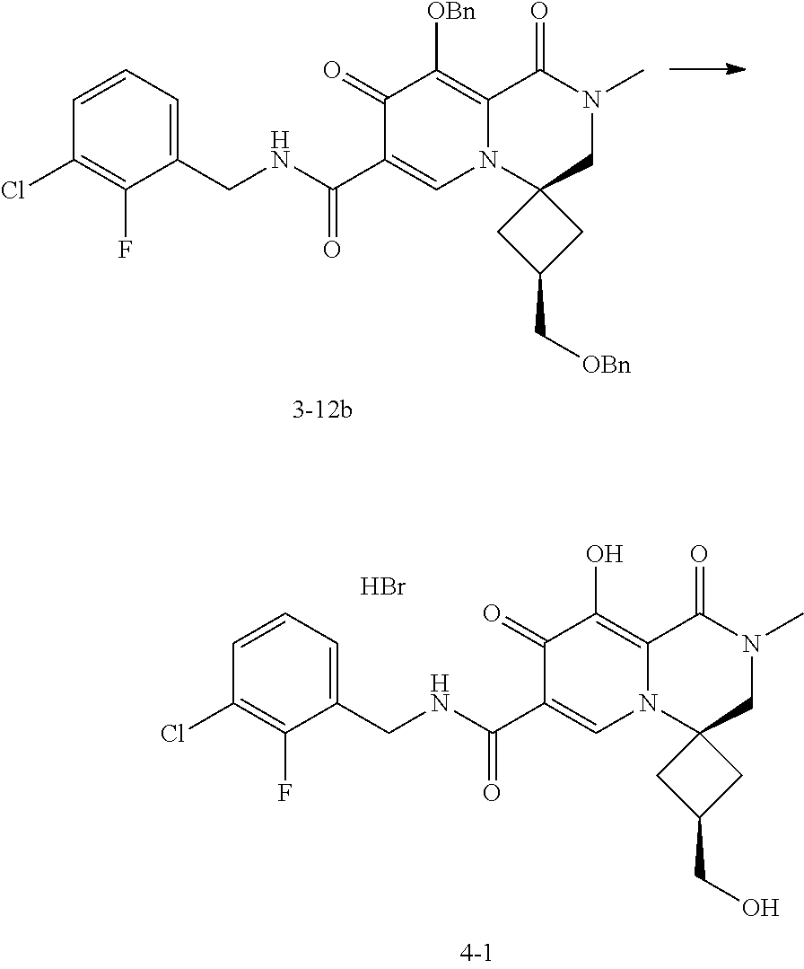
C1=CC=C(CNC(C2=CN3C(=C([OBn])C2=O)C(=O)N(C)CC32CC(C[OBn])C2)=O)C(F)=C1Cl.C1=CC=C(CNC(C2=CN3C(=C(O)C2=O)C(=O)N(C)CC32CC(CO)C2)=O)C(F)=C1Cl.Br
